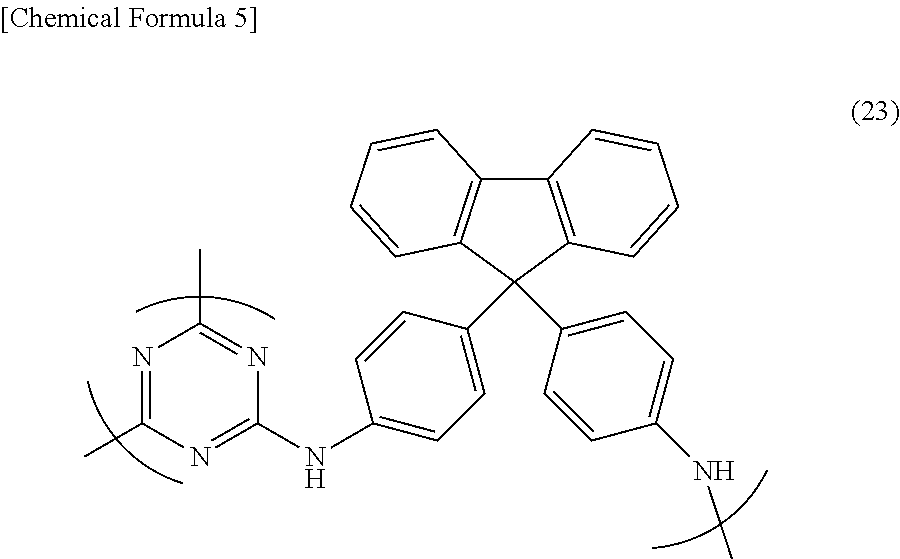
C12=C(C(C3=CC=C(NC4=NC(C)=NC(C)=N4)C=C3)(C3=CC=C(NC)C=C3)C3=C1C=CC=C3)C=CC=C2
